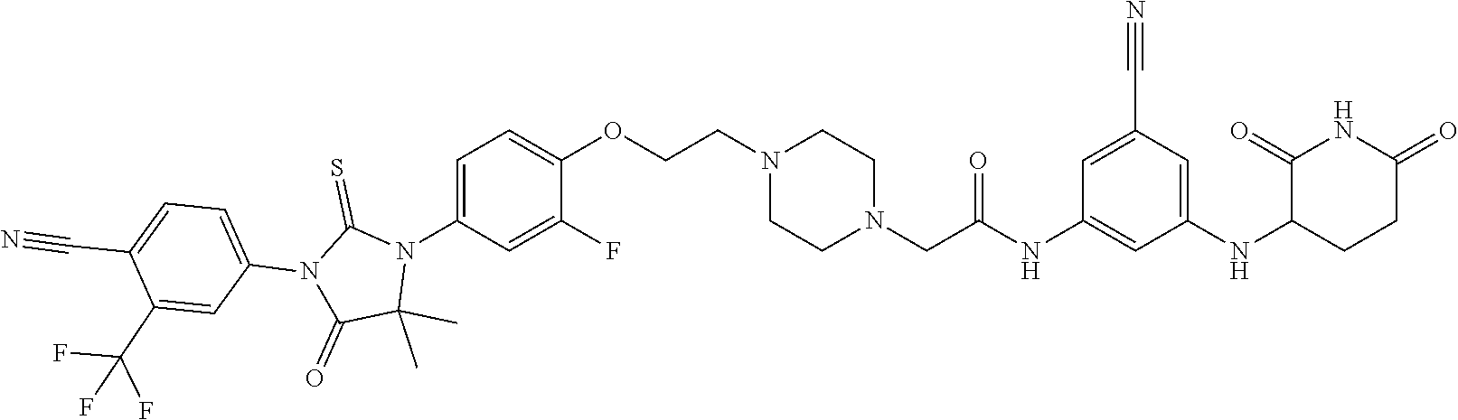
C1CN(CCOC2=CC=C(N3C(=S)N(C4=CC=C(C#N)C(C(F)(F)F)=C4)C(=O)C3(C)C)C=C2F)CCN1CC(NC1=CC(NC2C(=O)NC(=O)CC2)=CC(C#N)=C1)=O
